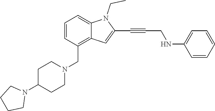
C1=CC=C2C(=C1CN1CCC(N3CCCC3)CC1)C=C(C#CCNC1=CC=CC=C1)N2CC
